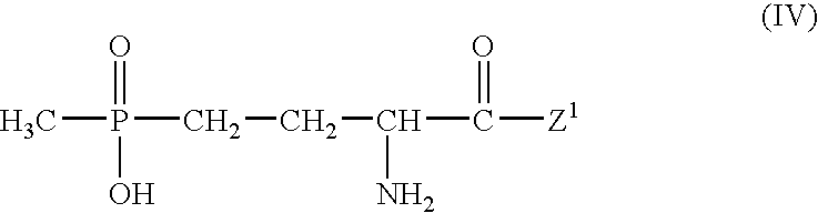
CP(CCC(C(=O)[Z1])N)(=O)O
